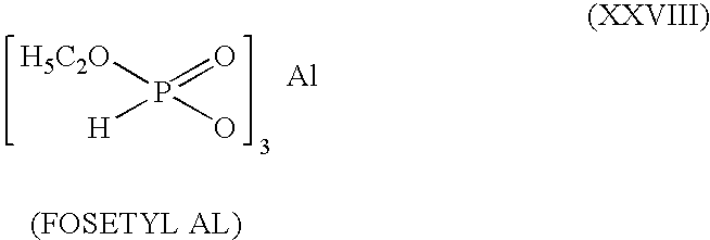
[H5C2O]P(=O)([H])O.[Al]
